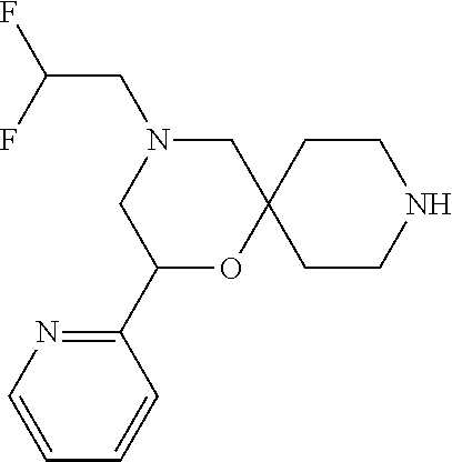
C1(C2OC3(CN(CC(F)F)C2)CCNCC3)=NC=CC=C1
